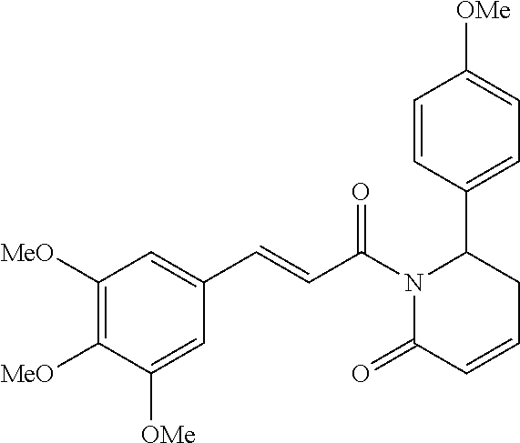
C1([MeO])=C([MeO])C([OMe])=CC(C=CC(N2C(=O)C=CCC2C2=CC=C([OMe])C=C2)=O)=C1
